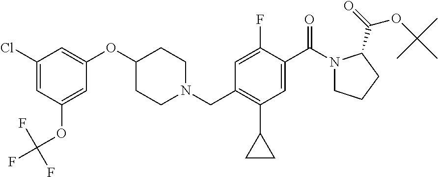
C1(Cl)=CC(OC(F)(F)F)=CC(OC2CCN(CC3=C(C4CC4)C=C(C(=O)N4CCCC4C(=O)OC(C)(C)C)C(F)=C3)CC2)=C1
